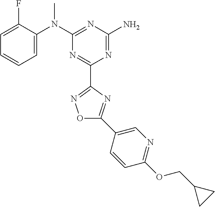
C1=C(F)C(N(C2=NC(N)=NC(C3=NOC(C4=CN=C(OCC5CC5)C=C4)=N3)=N2)C)=CC=C1
